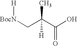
C(C(C(O)=O)(C)[H])[BocN][H]
